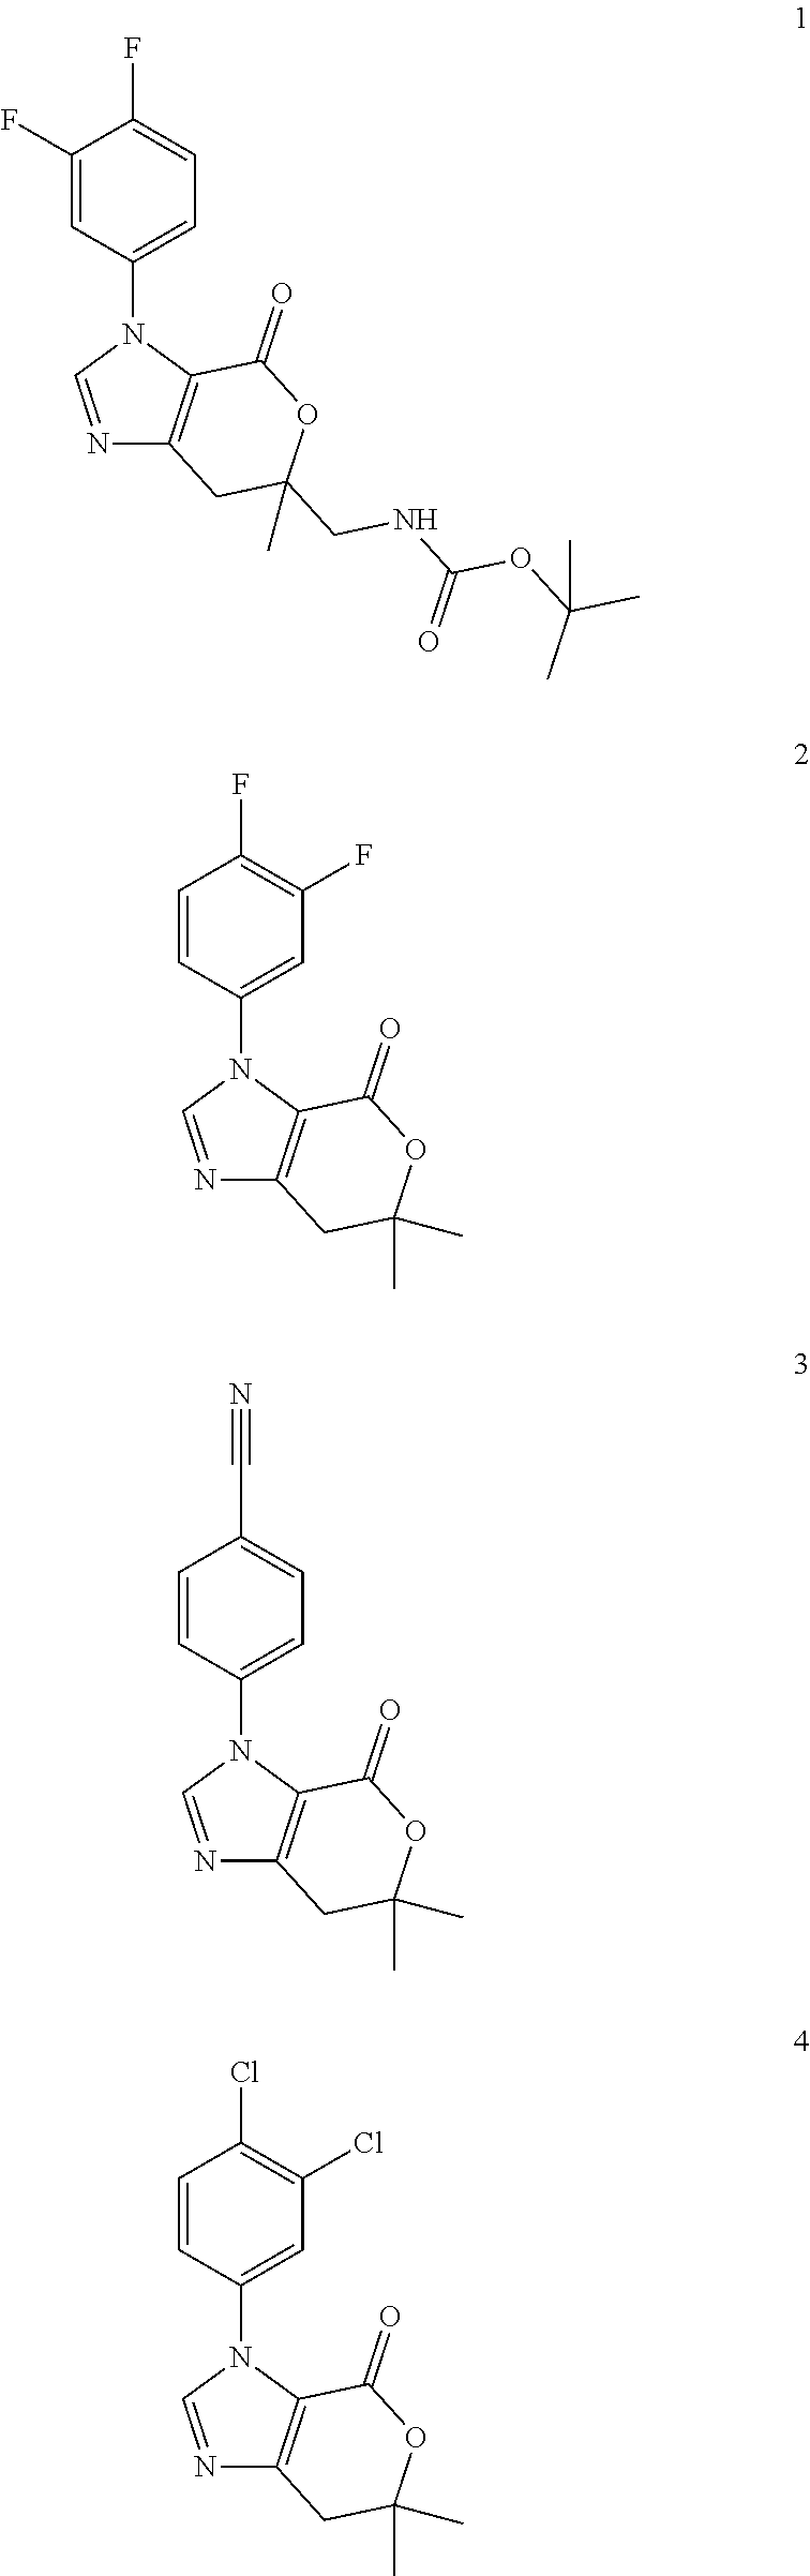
C1(F)=CC(N2C=NC3=C2C(=O)OC(CNC(OC(C)(C)C)=O)(C)C3)=CC=C1F.C1=CC(N2C=NC3=C2C(=O)OC(C)(C)C3)=CC(F)=C1F.C1=CC(N2C=NC3=C2C(=O)OC(C)(C)C3)=CC=C1C#N.C1=CC(N2C=NC3=C2C(=O)OC(C)(C)C3)=CC(Cl)=C1Cl
